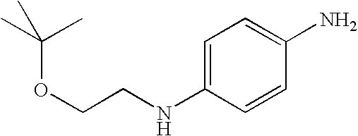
C1=C(NCCOC(C)(C)C)C=CC(N)=C1
